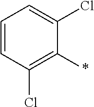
C1=CC(Cl)=C(*)C(Cl)=C1
